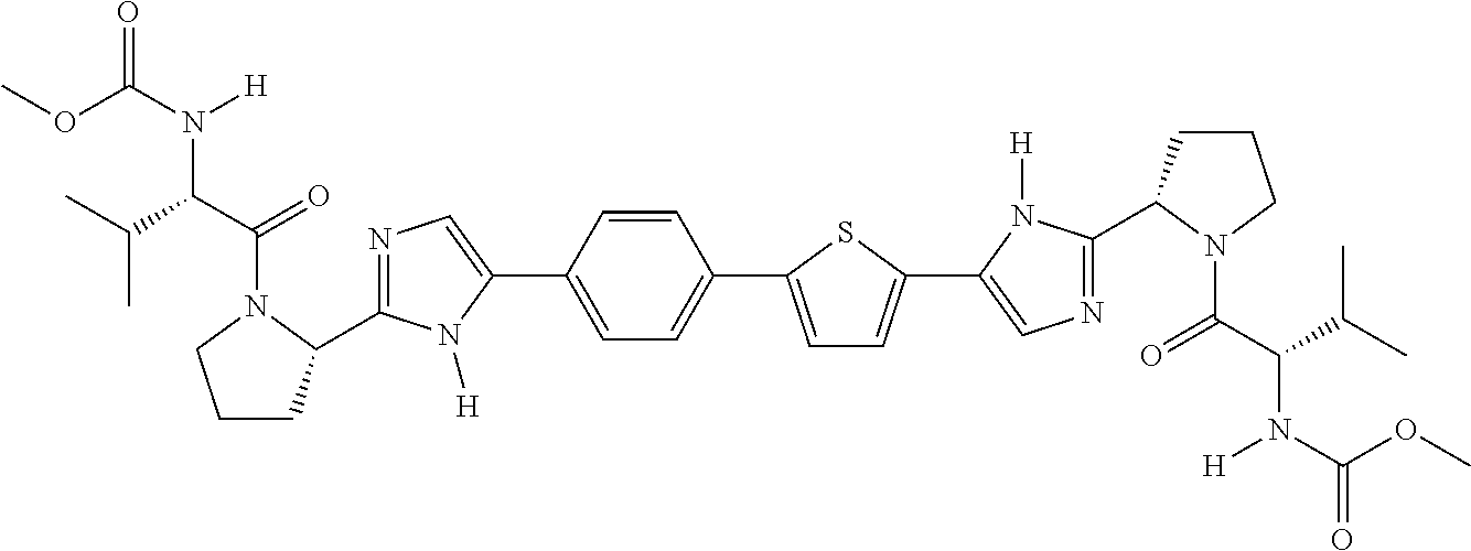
COC(=O)N(C(C(C)C)C(=O)N1C(C2=NC=C(C3=CC=C(C4=CC=C(C5=CN=C(C6CCCN6C(=O)C(N([H])C(=O)OC)C(C)C)N5[H])S4)C=C3)N2[H])CCC1)[H]
